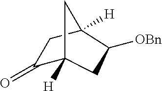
C1(=O)C2([H])CC([OBn])C([H])(C1)C2
